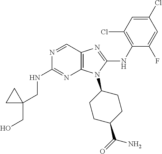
N1=CC2=C(N=C1NCC1(CO)CC1)N(C1CCC(C(=O)N)CC1)C(NC1=C(Cl)C=C(Cl)C=C1F)=N2
